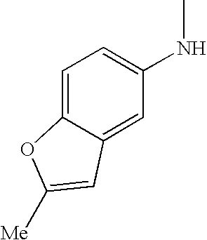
C1=C2C(=CC=C1NC)OC([Me])=C2
